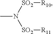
CN([SO2][R10])[SO2][R11]
